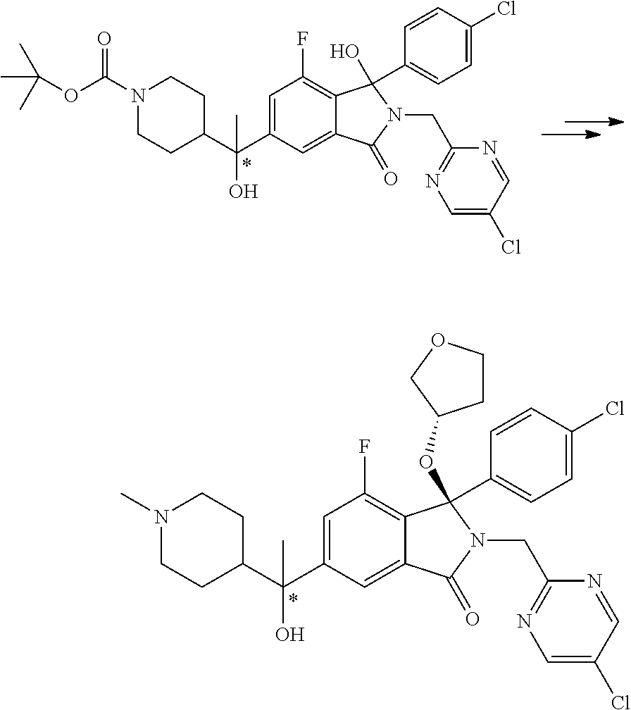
N1(C(OC(C)(C)C)=O)CCC(C(C2=CC(F)=C3C(=C2)C(=O)N(CC2=NC=C(Cl)C=N2)C3(C2=CC=C(Cl)C=C2)O)(C)O)CC1.N1(C)CCC(C(C2=CC(F)=C3C(=C2)C(=O)N(CC2=NC=C(Cl)C=N2)C3(C2=CC=C(Cl)C=C2)OC2CCOC2)(C)O)CC1
